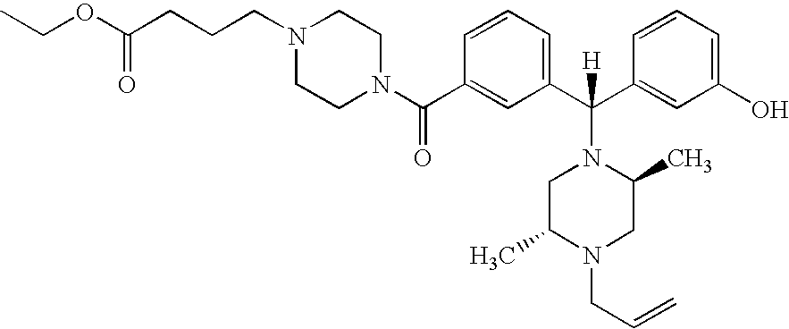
N1(C(C2=CC(C(C3=CC(O)=CC=C3)(N3CC(C)N(CC=C)CC3C)[H])=CC=C2)=O)CCN(CCCC(OCC)=O)CC1
